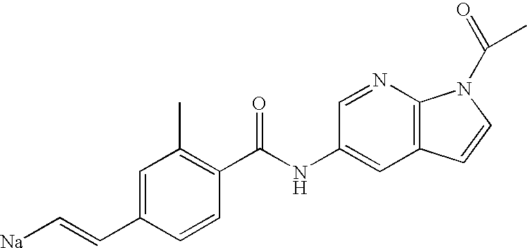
C1=C(C=C[Na])C=CC(C(NC2=CC3=C(N=C2)N(C(=O)C)C=C3)=O)=C1C
